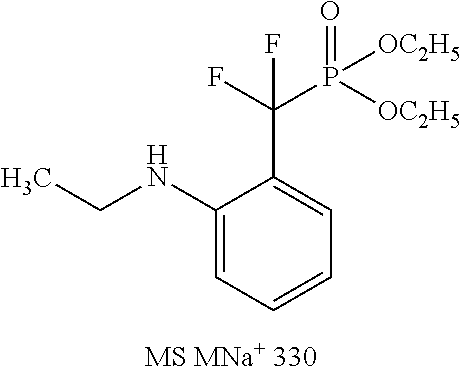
C1(NCC)=CC=CC=C1C(F)(F)P([OC2H5])(=O)[OC2H5]
